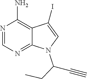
N1=CN=C2C(=C1N)C(I)=CN2C(C#C)CC
